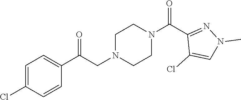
C1=C(Cl)C=CC(C(CN2CCN(C(C3=NN(C)C=C3Cl)=O)CC2)=O)=C1
